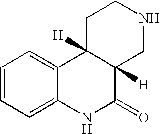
C1=CC=C2C(=C1)C1([H])C([H])(C(=O)N2)CNCC1
